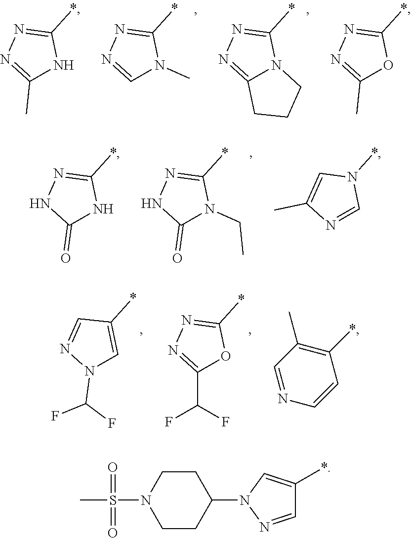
C1(*)=NN=CN1C.C1(*)=NN=C2N1CCC2.C1(*)=NN=C(C)N1.C1(*)=NN=C(C)O1.C1(*)=NNC(=O)N1CC.C1(*)=NNC(=O)N1.N1(*)C=C(C)N=C1.C1(*)=CN(C(F)F)N=C1.C1(*)=NN=C(C(F)F)O1.C1(*)=C(C)C=NC=C1.C1CC(N2N=CC(*)=C2)CCN1S(C)(=O)=O
